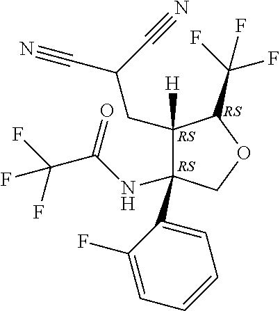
C1([H])(CC(C#N)C#N)C(NC(C(F)(F)F)=O)(C2=CC=CC=C2F)COC1C(F)(F)F
